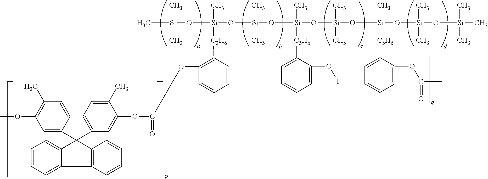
C1=C(C2(C3=CC=C(C)C(OC(=O)OC4=C([C3H6][Si](O[Si](C)(C)C)(O[Si](C)(C)O[Si](C)([C3H6]C5=CC=CC=C5O[T])O[Si](C)(C)O[Si](C)([C3H6]C5=CC=CC=C5OC(C)=O)O[Si](C)(C)O[Si](C)(C)C)C)C=CC=C4)=C3)C3=CC=CC=C3C3=C2C=CC=C3)C=CC(C)=C1OC
